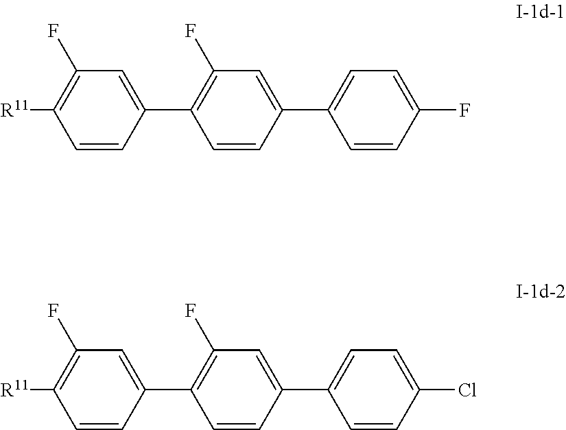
C1=C(C2=C(F)C=C(C3=CC=C(F)C=C3)C=C2)C=CC([R11])=C1F.C1=C(C2=C(F)C=C(C3=CC=C(Cl)C=C3)C=C2)C=CC([R11])=C1F
